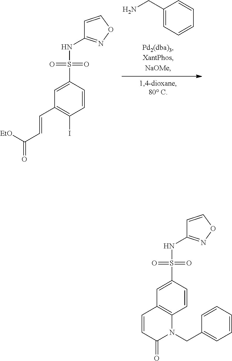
C1(CN)=CC=CC=C1.O=S(C1=CC(C=CC(=O)[EtO])=C(I)C=C1)(=O)NC1=NOC=C1.O=S(C1=CC2=C(C=C1)N(CC1=CC=CC=C1)C(=O)C=C2)(=O)NC1=NOC=C1
